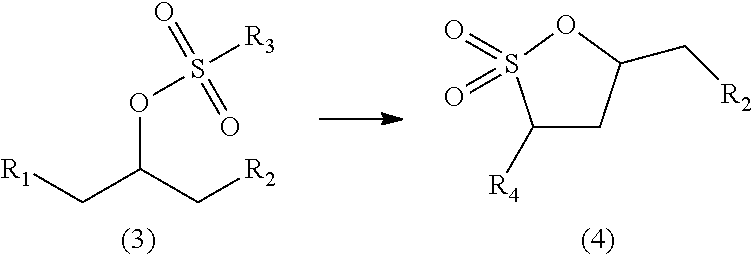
[R1]CC(C[R2])OS([R3])(=O)=O.C1([R4])CC(C[R2])OS1(=O)=O
